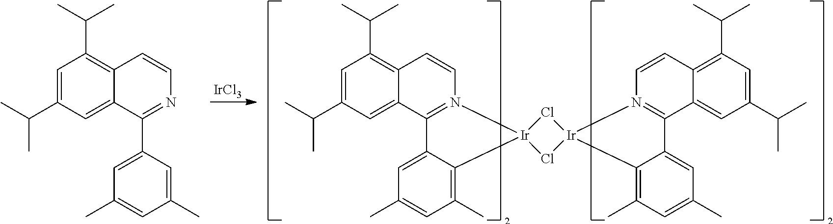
[IrCl3].CC(C1=CC(C(C)C)=C2C(=C1)C1=N(C=C2)[Ir]2(C3=C(C)C=C(C)C=C13)Cl[Ir]1(Cl2)N2=C(C3=CC(C(C)C)=CC(C(C)C)=C3C=C2)C2=CC(C)=CC(C)=C21)C.CC(C1=CC(C(C)C)=C2C(=C1)C(C1=CC(C)=CC(C)=C1)=NC=C2)C
